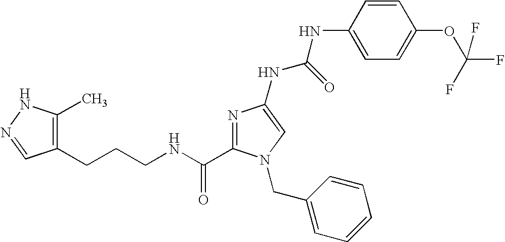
C(NC(=O)C1=NC(NC(NC2=CC=C(OC(F)(F)F)C=C2)=O)=CN1CC1=CC=CC=C1)CCC1=C(C)NN=C1
